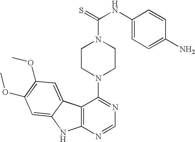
C12=C(N=CN=C1N1CCN(C(=S)NC3=CC=C(N)C=C3)CC1)NC1=CC(OC)=C(OC)C=C21
